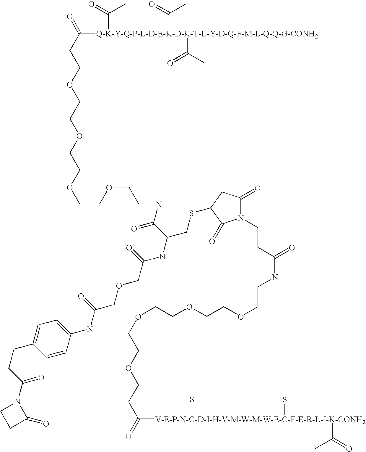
C1=CC(NC(=O)COCC(NC(CSC2CC(=O)N(CCC(NCCOCCOCCOCCOCCC([V-E-P-N-C-D-I-H-V-M-W-M-W-E-C-F-E-R-L-I-K-CONH2]3(C(C)=O)SS3)=O)=O)C2=O)C(=O)NCCOCCOCCOCCOCCC([Q-K-Y-Q-P-L-D-E-K-D-K-T-L-Y-D-Q-F-M-L-Q-Q-G-CONH2](C(=O)C)(C(=O)C)C(C)=O)=O)=O)=CC=C1CCC(N1CCC1=O)=O
